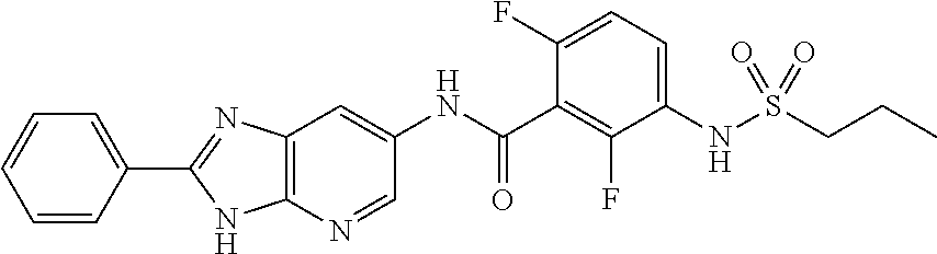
N(C(=O)C1=C(F)C(NS(CCC)(=O)=O)=CC=C1F)C1=CC2=C(N=C1)NC(C1=CC=CC=C1)=N2
